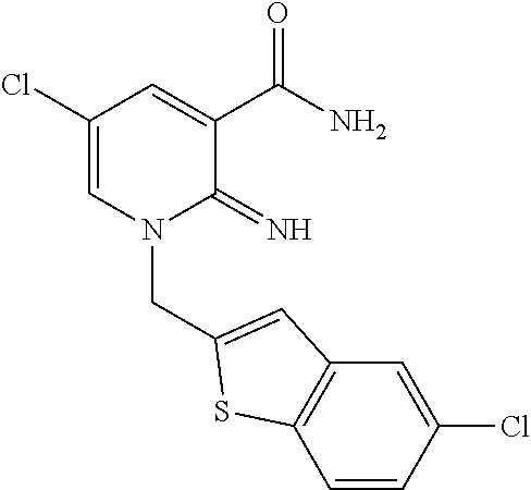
C1(Cl)=CN(CC2=CC3=C(C=CC(Cl)=C3)S2)C(=N)C(C(N)=O)=C1
